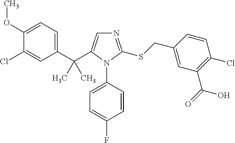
C1(OC)=CC=C(C(C2=CN=C(SCC3=CC(C(O)=O)=C(Cl)C=C3)N2C2=CC=C(F)C=C2)(C)C)C=C1Cl
